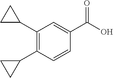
C1(C2CC2)=C(C2CC2)C=CC(C(O)=O)=C1
